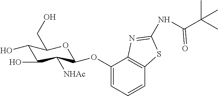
C1(OC2C([NHAc])C(O)C(O)C(CO)O2)=CC=CC2=C1N=C(NC(C(C)(C)C)=O)S2
